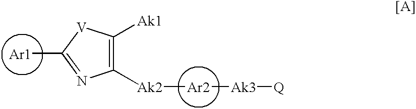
C1([Ak2][Ar2][Ak3][Q])=C([Ak1])[V]C([Ar1])=N1
